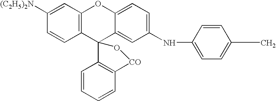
C1([(C2H5)2N])=CC2=C(C=C1)C1(C3=CC(NC4=CC=C(C)C=C4)=CC=C3O2)C2=C(C=CC=C2)[CO]O1
